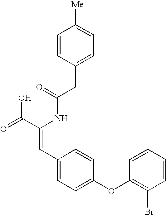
C(=O)(NC(C(=O)O)=CC1=CC=C(OC2=C(Br)C=CC=C2)C=C1)CC1=CC=C([Me])C=C1
